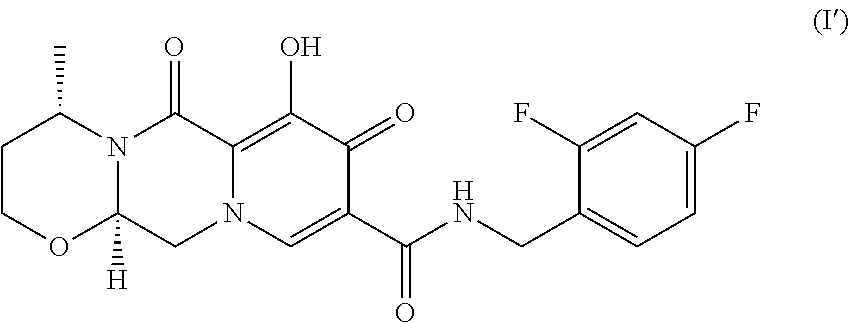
N12C([H])(CN3C(=C(O)C(=O)C(C(NCC4=CC=C(F)C=C4F)=O)=C3)C1=O)OCCC2C
